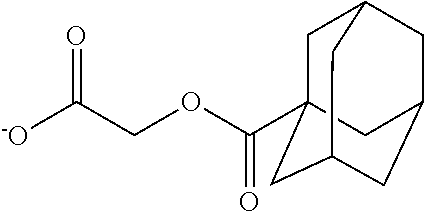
[-O]C(COC(=O)C12CC3CC(CC(C1)C3)C2)=O
